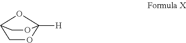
C1OC2([H])OC1CO2
